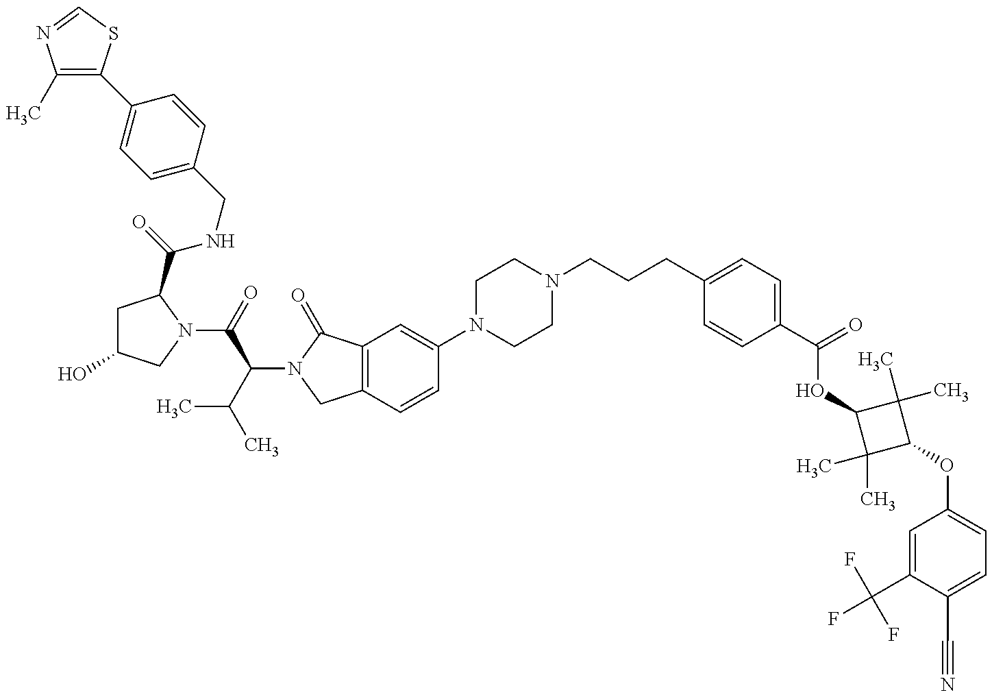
C1(C)=C(C2=CC=C(CNC(=O)C3CC(O)CN3C(=O)C(C(C)C)N3C(=O)C4=C(C3)C=CC(N3CCN(CCCC5=CC=C(C(OC6C(C)(C)C(OC7=CC=C(C#N)C(C(F)(F)F)=C7)C6(C)C)=O)C=C5)CC3)=C4)C=C2)SC=N1
